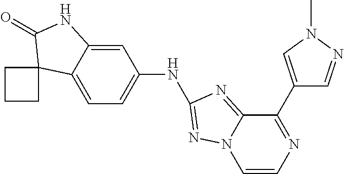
C12=CC=C(NC3=NN4C=CN=C(C5=CN(C)N=C5)C4=N3)C=C1NC(=O)C21CCC1
